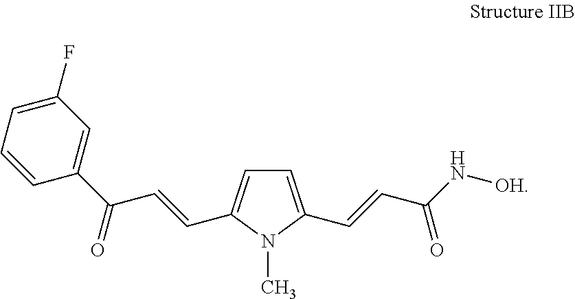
C1=C(C=CC(N[OH])=O)N(C)C(C=CC(C2=CC(F)=CC=C2)=O)=C1
